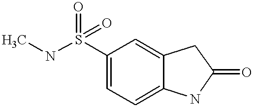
C1=C(S(=O)(=O)NC)C=C2C(=C1)NC(=O)C2
